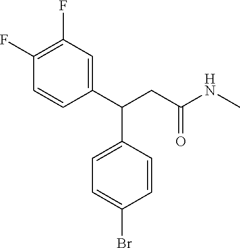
C1(C(CC(NC)=O)C2=CC=C(Br)C=C2)=CC(F)=C(F)C=C1
